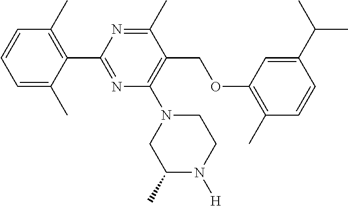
C1(C2=NC(N3CC(C)N([H])CC3)=C(COC3=C(C)C=CC(C(C)C)=C3)C(C)=N2)=C(C)C=CC=C1C
